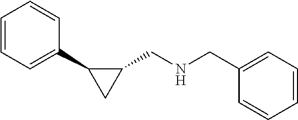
C1=CC=C(C2CC2CNCC2=CC=CC=C2)C=C1
